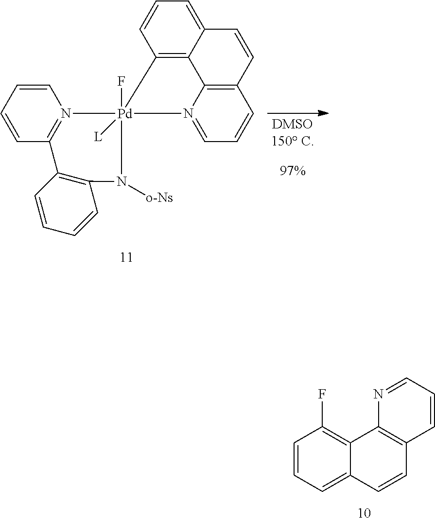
C1=CC=C2C(=C1F)C1=C(C=C2)C=CC=N1.C1=CC=CC2=N1[Pd]1(F)([L])(N3=CC=CC4=C3C3=C1C=CC=C3C=C4)N([o-Ns])C1=C2C=CC=C1
